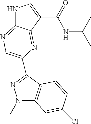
N1C2=NC=C(C3=NN(C)C4=C3C=CC(Cl)=C4)N=C2C(C(=O)NC(C)C)=C1
